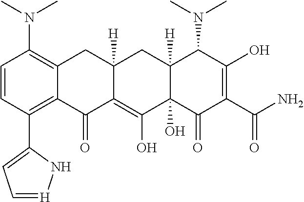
C1=CC(C2=CC=[H]N2)=C2C(=C1N(C)C)CC1([H])C(=C(O)C3(O)C([H])(C1)C(N(C)C)C(O)=C(C(=O)N)C3=O)C2=O
